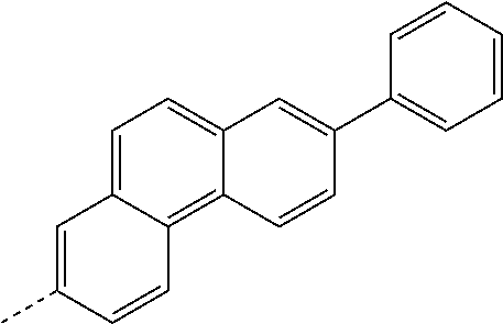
C1=C(C)C=CC2=C3C(=CC=C12)C=C(C1=CC=CC=C1)C=C3
